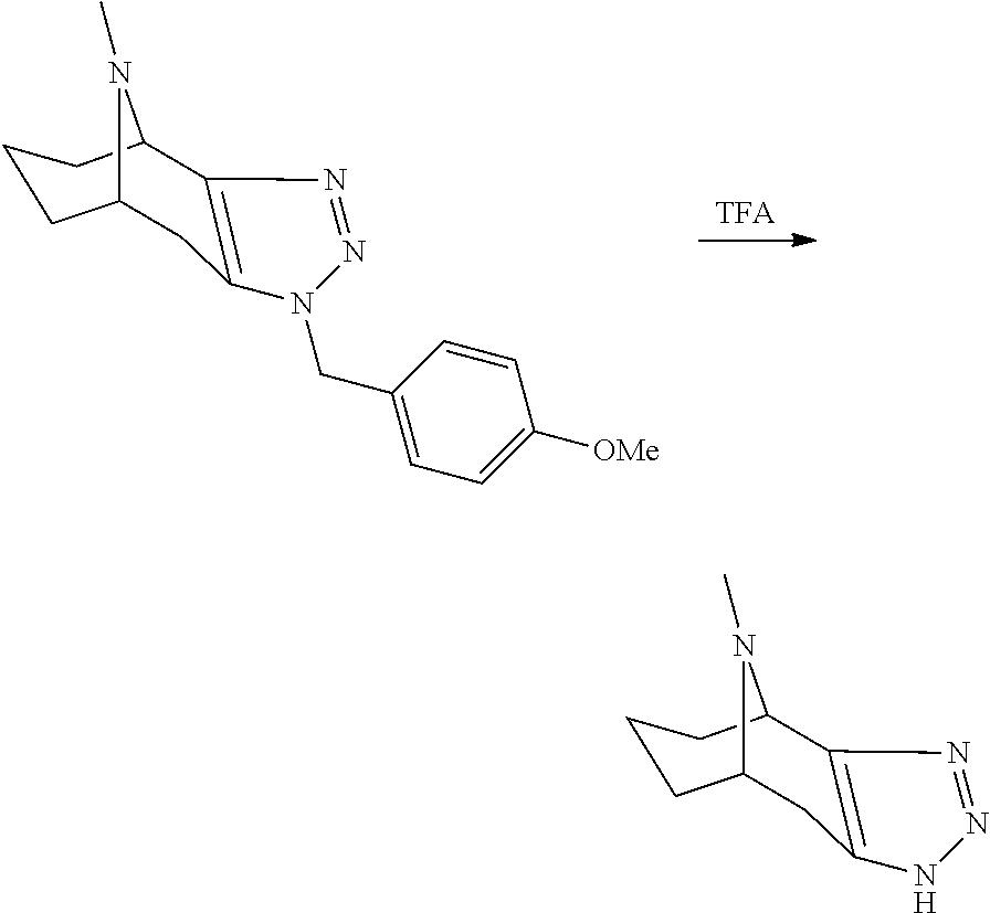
C1C2=C(C3CCCC1N3C)N=NN2CC1=CC=C([OMe])C=C1.[TFA].C1C2=C(C3CCCC1N3C)N=NN2
